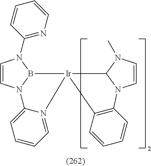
C1=CN2B(N1C1=NC=CC=C1)[Ir]1(N3=CC=CC=C23)C2=C(C=CC=C2)N2C=CN(C)C21
